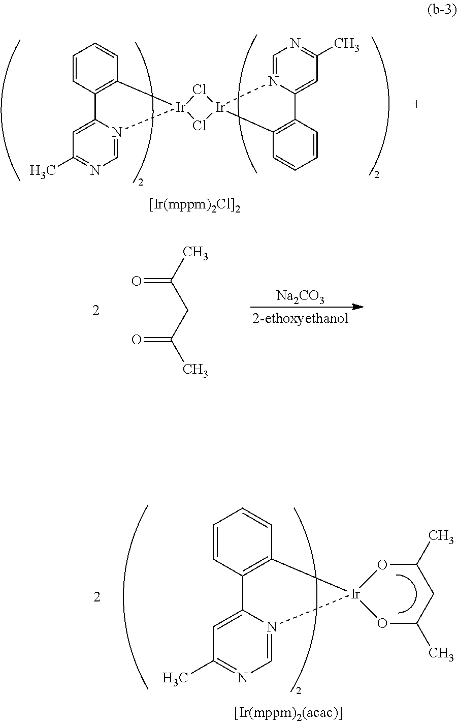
C1=CC2=C(C=C1)[Ir]1(N3=CN=C(C)C=C23)Cl[Ir]2(Cl1)N1=CN=C(C)C=C1C1=C2C=CC=C1.[Na2CO3].O=C(CC(=O)C)C.C1=CC2=C(C=C1)[Ir]1(N3=CN=C(C)C=C23)OC(C)CC(C)O1
